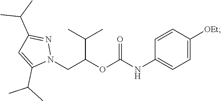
N1(CC(OC(NC2=CC=C([OEt])C=C2)=O)C(C)C)N=C(C(C)C)C=C1C(C)C
